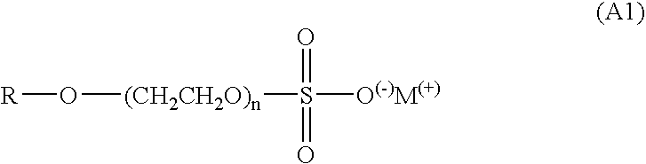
[R]O[(CH2CH2O)n]S([O(-)M(+)])(=O)=O
